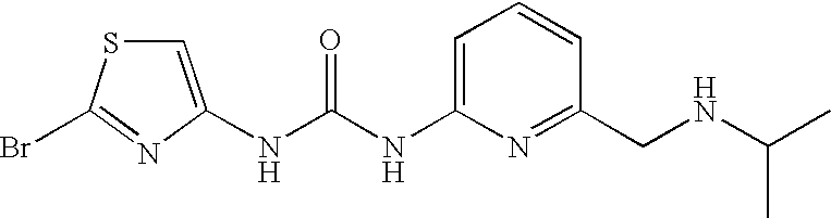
N(C(NC1=CC=CC(CNC(C)C)=N1)=O)C1=CSC(Br)=N1
